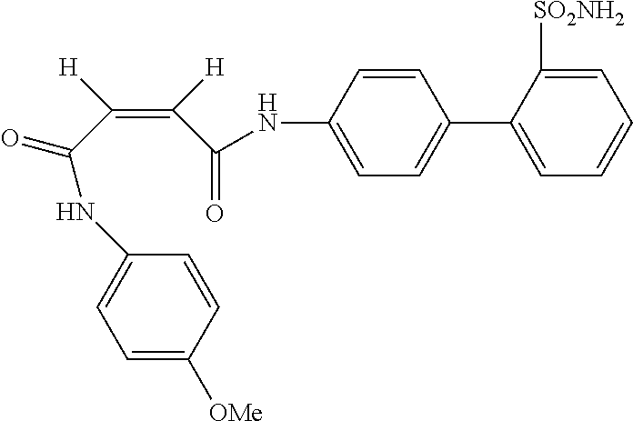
C1(C2=CC=CC=C2[SO2NH2])=CC=C(NC(C(=C(C(NC2=CC=C([OMe])C=C2)=O)[H])[H])=O)C=C1
